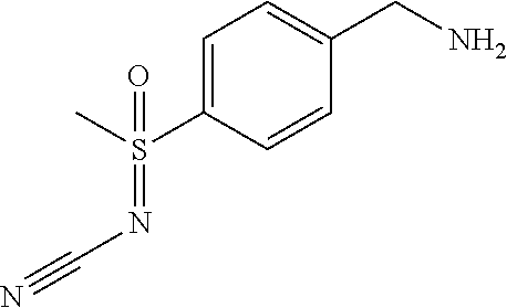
C1=C(S(C)(=O)=NC#N)C=CC(CN)=C1
